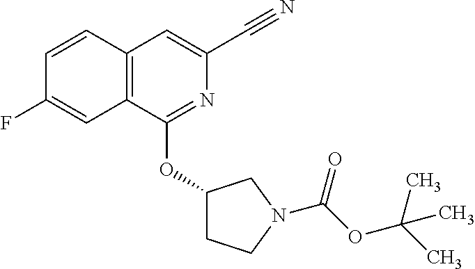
N1=C(OC2CCN(C(OC(C)(C)C)=O)C2)C2=C(C=C1C#N)C=CC(F)=C2
